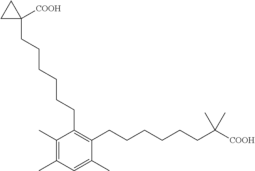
C1(C)=C(C)C=C(C)C(CCCCCCC([COOH])(C)C)=C1CCCCCCC1([COOH])CC1
